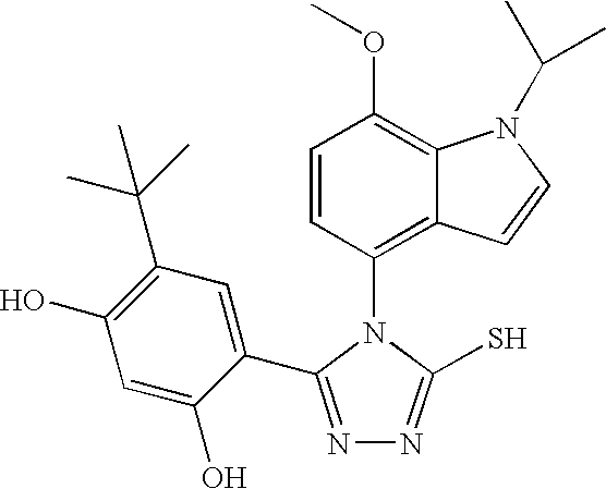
C1=CC(N2C(S)=NN=C2C2=CC(C(C)(C)C)=C(O)C=C2O)=C2C(=C1OC)N(C(C)C)C=C2
